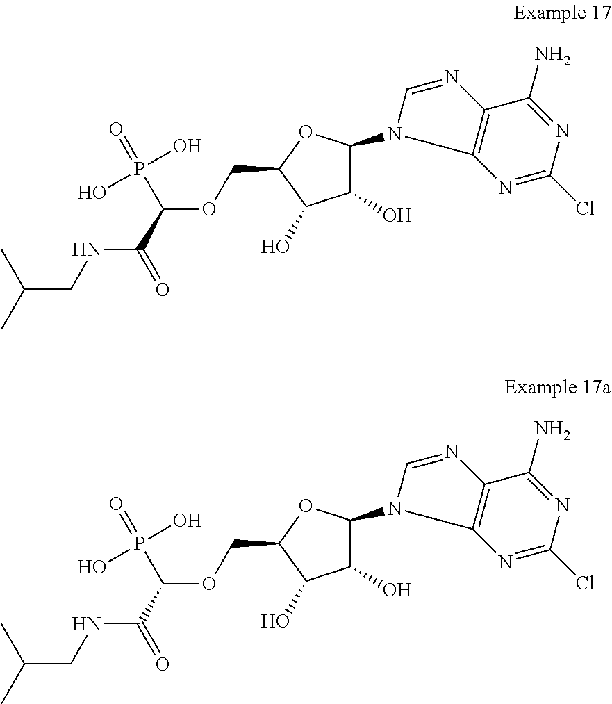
C(CNC(=O)C(OCC1C(O)C(O)C(N2C3=C(C(N)=NC(Cl)=N3)N=C2)O1)P(=O)(O)O)(C)C.C(CNC(=O)C(OCC1C(O)C(O)C(N2C3=C(C(N)=NC(Cl)=N3)N=C2)O1)P(=O)(O)O)(C)C
